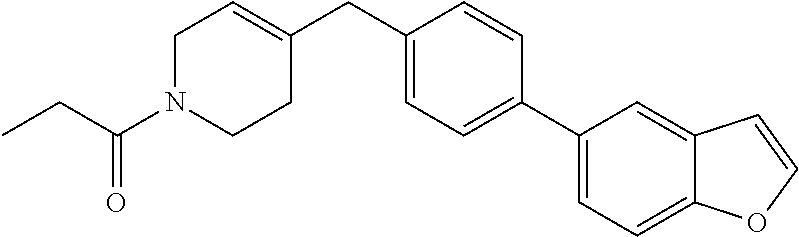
C1N(C(CC)=O)CCC(CC2=CC=C(C3=CC=C4C(=C3)C=CO4)C=C2)=C1
